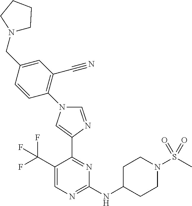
C1(C(F)(F)F)=CN=C(NC2CCN(S(C)(=O)=O)CC2)N=C1C1=CN(C2=C(C#N)C=C(CN3CCCC3)C=C2)C=N1
